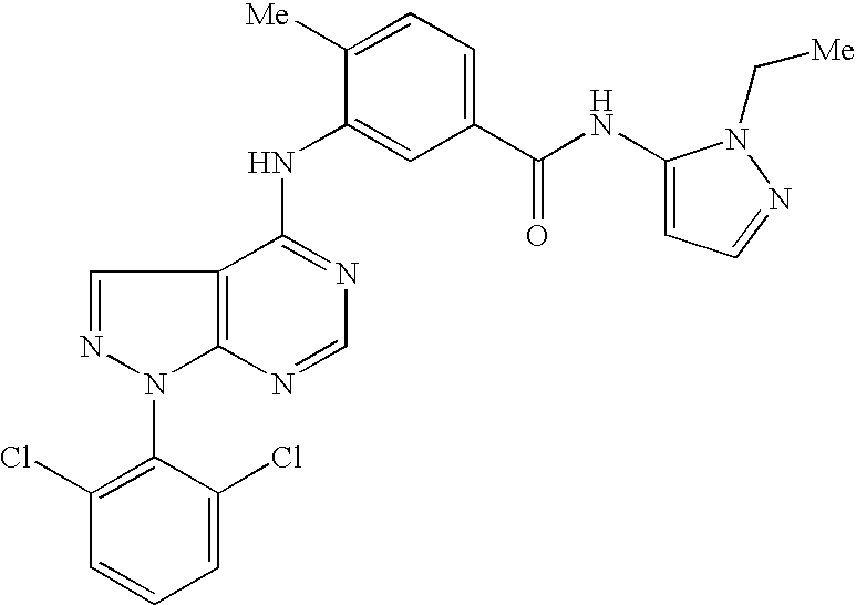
C12=C(C(NC3=CC(C(NC4=CC=NN4C[Me])=O)=CC=C3[Me])=NC=N1)C=NN2C1=C(Cl)C=CC=C1Cl
